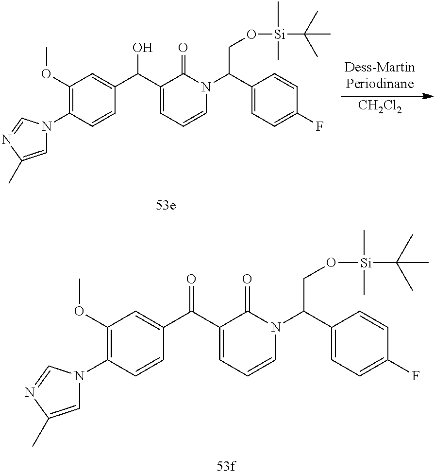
C1(C(C2=CC(OC)=C(N3C=C(C)N=C3)C=C2)=O)=CC=CN(C(C2=CC=C(F)C=C2)CO[Si](C(C)(C)C)(C)C)C1=O.[CH2Cl2].C1(C(C2=CC(OC)=C(N3C=C(C)N=C3)C=C2)O)=CC=CN(C(C2=CC=C(F)C=C2)CO[Si](C(C)(C)C)(C)C)C1=O
